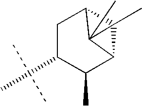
C1C(C(C)(C)C)C(C)C2C3(C)C1C23C
